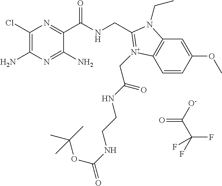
C1(Cl)=C(N)N=C(N)C(C(NCC2=[N+](CC(=O)NCCNC(OC(C)(C)C)=O)C3=C(C=C(OC)C=C3)N2CC)=O)=N1.[O-]C(C(F)(F)F)=O
